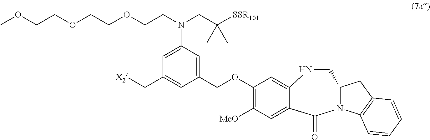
[X2]CC1=CC(COC2=C([MeO])C=C3C(=C2)NCC2N(C4=C(C2)C=CC=C4)C3=O)=CC(N(CC([SSR101])(C)C)CCOCCOCCOC)=C1
